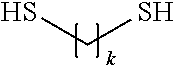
C(S)S
